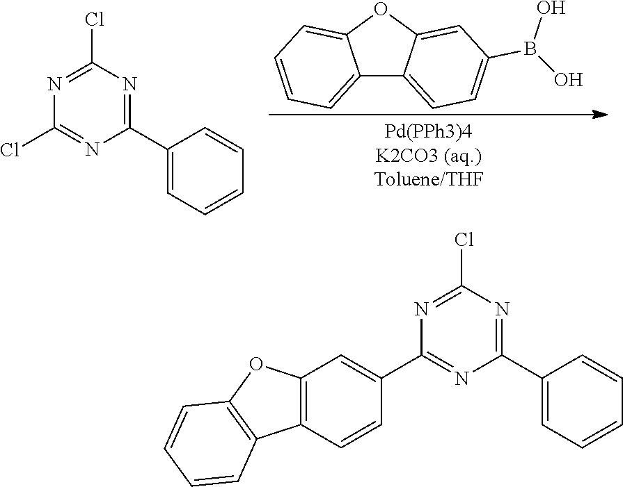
C12=CC=CC=C1OC1=CC(B(O)O)=CC=C21.N1=C(Cl)N=C(C2=CC=CC=C2)N=C1Cl.N1=C(Cl)N=C(C2=CC=CC=C2)N=C1C1=CC2=C(C=C1)C1=C(O2)C=CC=C1
